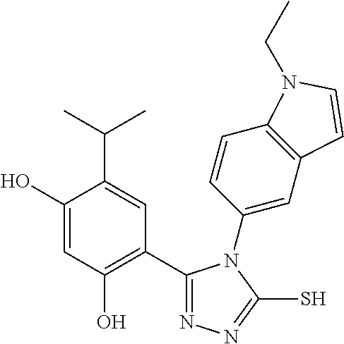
C1(C2=C(O)C=C(O)C(C(C)C)=C2)=NN=C(S)N1C1=CC2=C(C=C1)N(CC)C=C2
